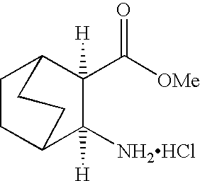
C1CC2C([NH2HCl])([H])C(C([OMe])=O)([H])C1CC2
